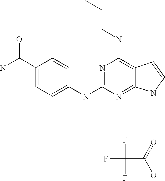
NC(C1=CC=C(NC2=NC=C3C(=N2)NC=C3)C=C1)O.O=C(O)C(F)(F)F.NCCC
